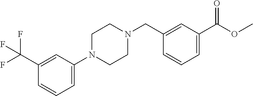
C1=C(N2CCN(CC3=CC(C(=O)OC)=CC=C3)CC2)C=C(C(F)(F)F)C=C1
